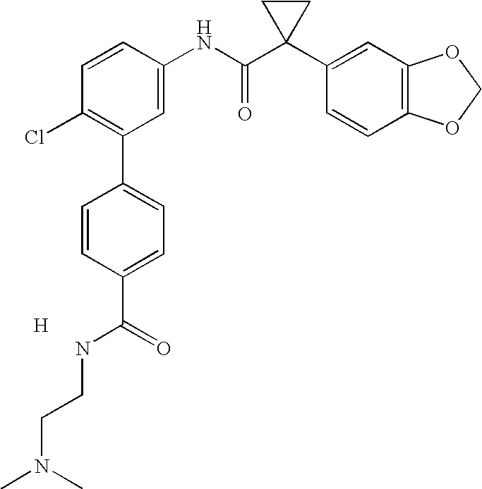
C1=CC(NC(C2(C3=CC4=C(C=C3)OCO4)CC2)=O)=CC(C2=CC=C(C(=O)NCCN(C)C)C=C2)=C1Cl.[H]
